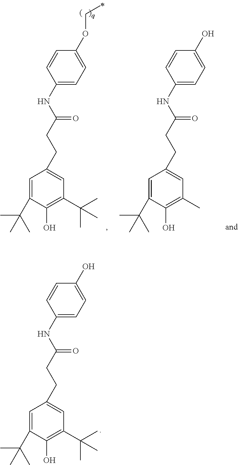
C1=CC(NC(CCC2=CC(C(C)(C)C)=C(O)C(C(C)(C)C)=C2)=O)=CC=C1O.C1=CC(NC(CCC2=CC(C(C)(C)C)=C(O)C(C(C)(C)C)=C2)=O)=CC=C1OCC.C1=CC(NC(CCC2=CC(C)=C(O)C(C(C)(C)C)=C2)=O)=CC=C1O
